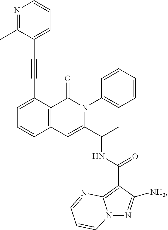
C1=C(C#CC2=CC=CN=C2C)C2=C(C=C1)C=C(C(C)NC(=O)C1=C3N(N=C1[NH2])C=CC=N3)N(C1=CC=CC=C1)C2=O
